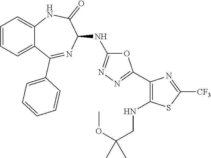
C1=CC=C2C(=C1)NC(=O)C(NC1=NN=C(C3=C(NCC(OC)(C)C)SC([CF3])=N3)O1)N=C2C1=CC=CC=C1
